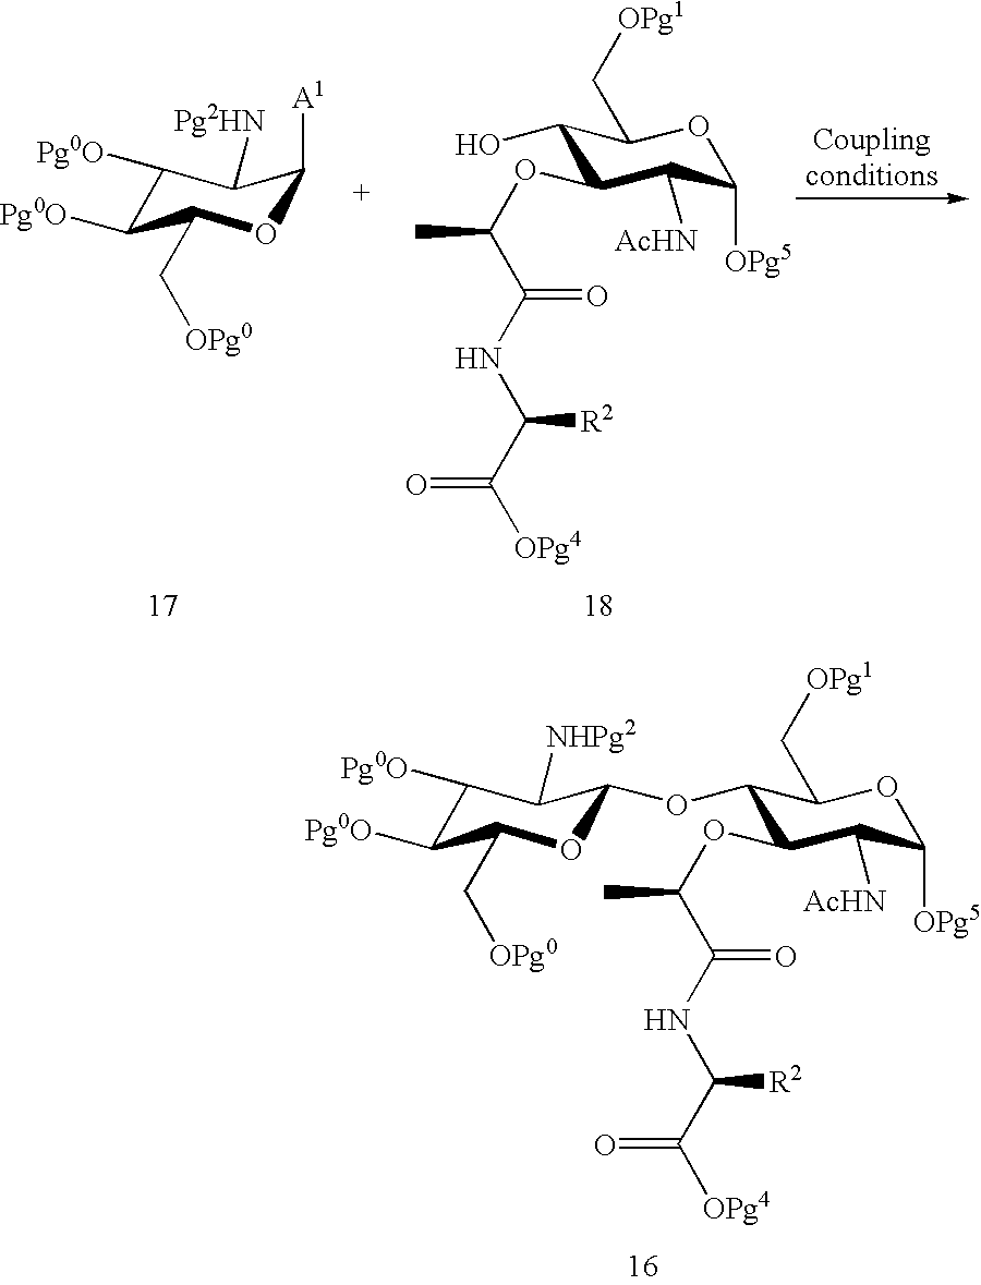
C1([Pg0O])C([Pg0O])C(C[OPg0])OC(OC2C(OC(C(NC(C([OPg4])=O)[R2])=O)C)C([AcHN])C([OPg5])OC2C[OPg1])C1[NHPg2].C1([Pg0O])C([Pg0O])C(C[OPg0])OC([A1])C1[Pg2HN].OC1C(OC(C(NC(C([OPg4])=O)[R2])=O)C)C([AcHN])C([OPg5])OC1C[OPg1]
